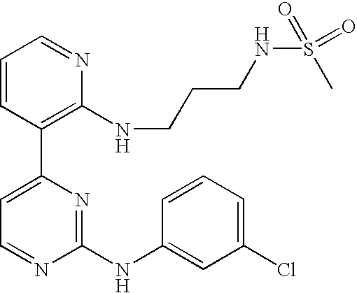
C1=CC(C2=CC=NC(NC3=CC(Cl)=CC=C3)=N2)=C(NCCCNS(=O)(C)=O)N=C1
